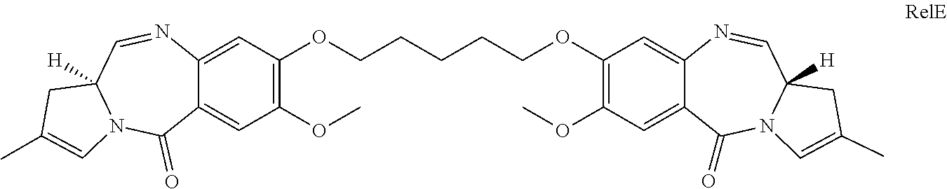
C12=CC(OCCCCCOC3=C(OC)C=C4C(=C3)N=CC3([H])N(C=C(C)C3)C4=O)=C(OC)C=C1C(=O)N1C([H])(C=N2)CC(C)=C1
